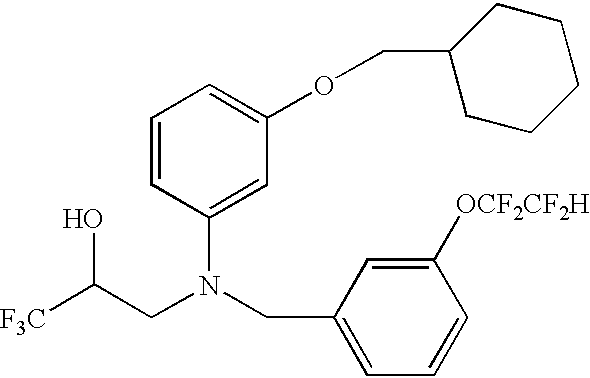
[F3C]C(CN(CC1=CC=CC([OCF2CF2H])=C1)C1=CC(OCC2CCCCC2)=CC=C1)O
